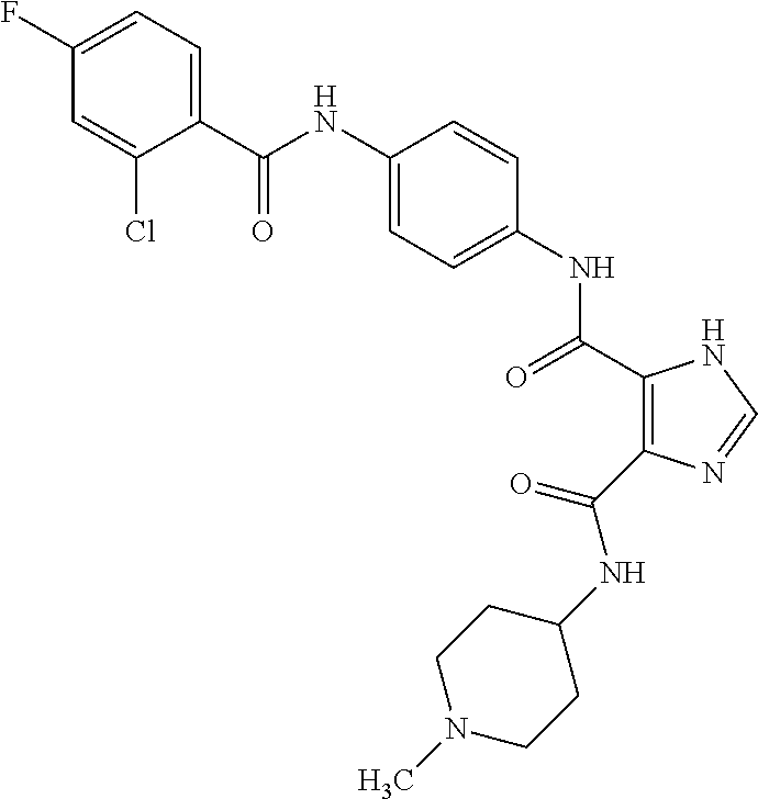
C(NC1=CC=C(NC(=O)C2=C(C(NC3CCN(C)CC3)=O)N=CN2)C=C1)(=O)C1=CC=C(F)C=C1Cl
